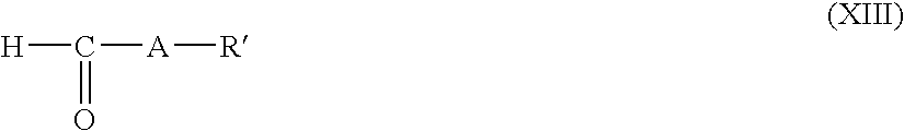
[H]C(=O)[A][R]
